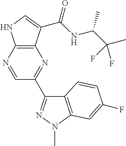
C12=C(N=CC(C3=NN(C)C4=C3C=CC(F)=C4)=N1)NC=C2C(NC(C(C)(F)F)C)=O
